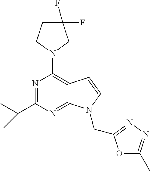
N1=C(C(C)(C)C)N=C2C(=C1N1CC(F)(F)CC1)C=CN2CC1=NN=C(C)O1
